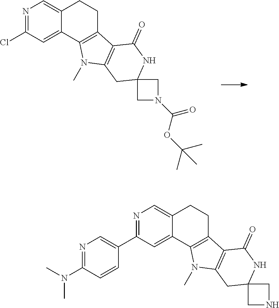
N1=C(Cl)C=C2C(=C1)CCC1=C2N(C)C2=C1C(=O)NC1(C2)CN(C(OC(C)(C)C)=O)C1.N1=C(C2=CN=C(N(C)C)C=C2)C=C2C(=C1)CCC1=C2N(C)C2=C1C(=O)NC1(C2)CNC1
